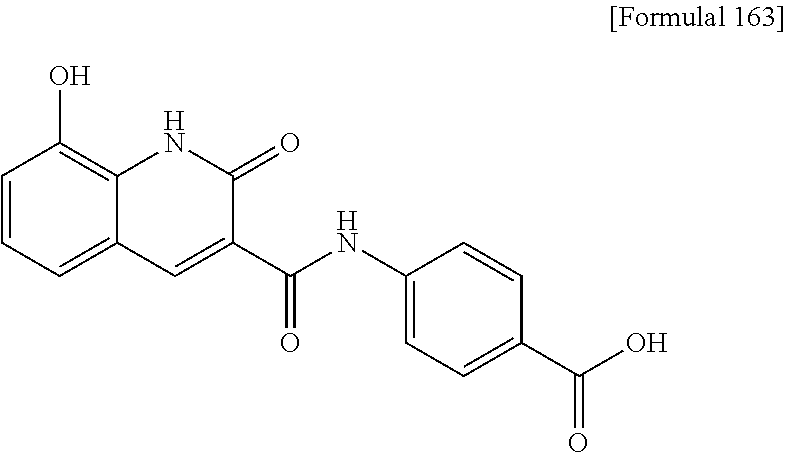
OC1=C2C(=CC=C1)C=C(C(NC1=CC=C(C(O)=O)C=C1)=O)C(=O)N2
